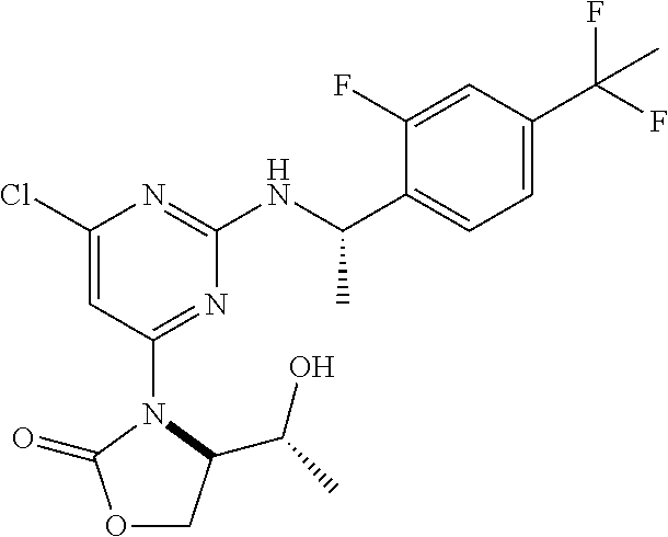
C1(Cl)=CC(N2C(=O)OCC2C(C)O)=NC(NC(C2=CC=C(C(F)(F)C)C=C2F)C)=N1
